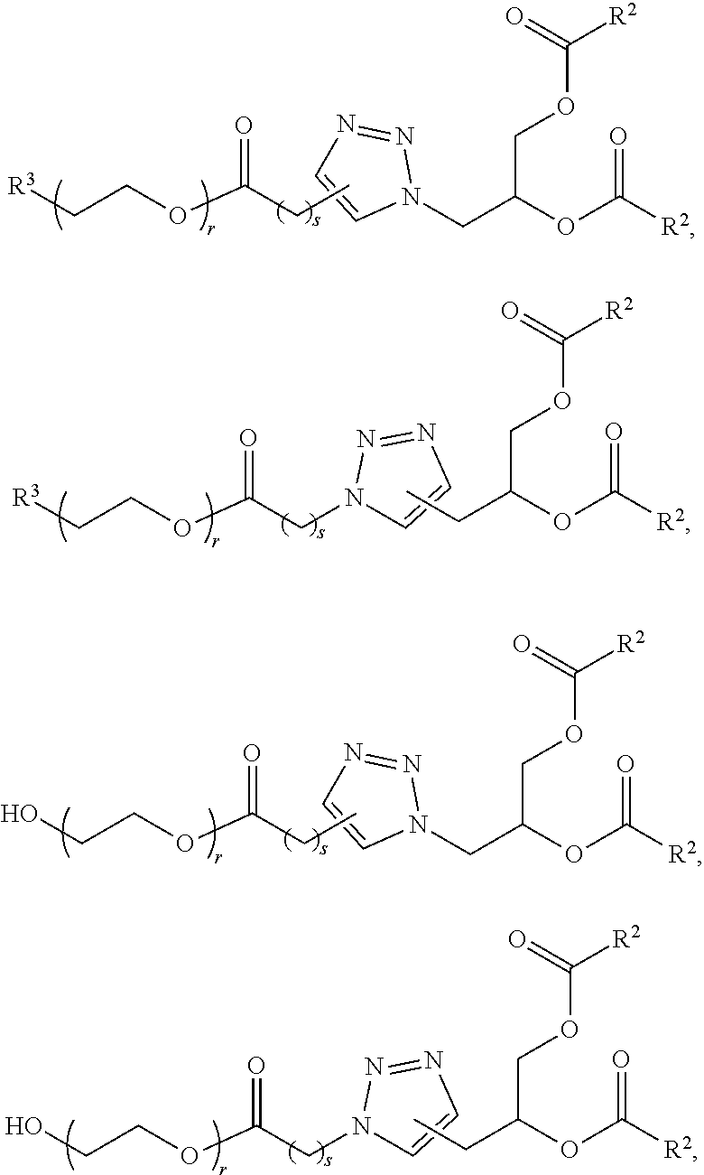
C(COC(=O)CC)[R3].O=C([R2])OC(CN1N=NC=C1)COC([R2])=O.C(COC(=O)CN1C=CN=N1)[R3].O=C([R2])OC(COC([R2])=O)CC.C(COC(=O)CC)O.O=C([R2])OC(CN1N=NC=C1)COC([R2])=O.C(COC(=O)CN1C=CN=N1)O.O=C([R2])OC(COC([R2])=O)CC
